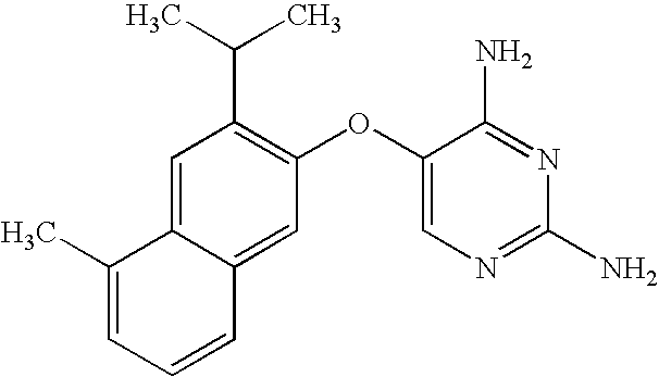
C1=C2C(=CC(OC3=CN=C(N)N=C3N)=C1C(C)C)C=CC=C2C
